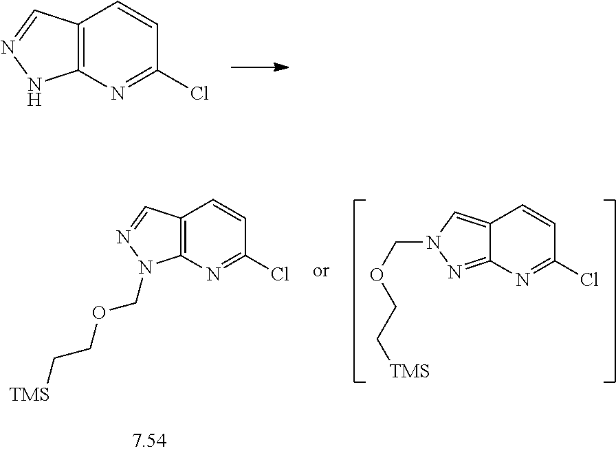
C12=C(N=C(Cl)C=C1)NN=C2.C12=CN(COCC[TMS])N=C1N=C(Cl)C=C2.C12=C(N=C(Cl)C=C1)N(COCC[TMS])N=C2
